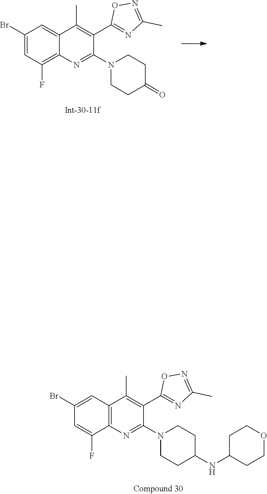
C12=C(N=C(N3CCC(NC4CCOCC4)CC3)C(C3=NC(C)=NO3)=C1C)C(F)=CC(Br)=C2.C12=CC(Br)=CC(F)=C1N=C(N1CCC(=O)CC1)C(C1=NC(C)=NO1)=C2C
